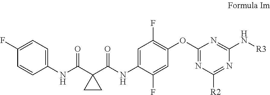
C1(NC(C2(C(NC3=CC(F)=C(OC4=NC([R2])=NC(N[R3])=N4)C=C3F)=O)CC2)=O)=CC=C(F)C=C1
